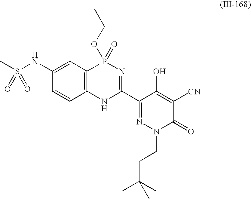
C1([CN])=C(O)C(C2=NP(=O)(OCC)C3=C(N2)C=CC(NS(C)(=O)=O)=C3)=NN(CCC(C)(C)C)C1=O
